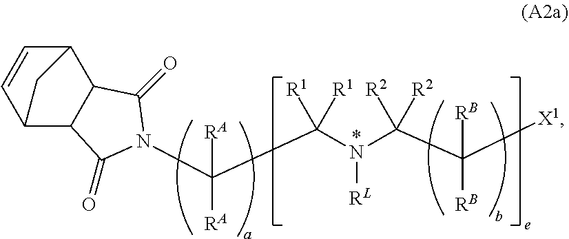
C12C3C=CC(C1C(=O)N(C(C(N(C(C([X1])([RB])[RB])([R2])[R2])[RL])([R1])[R1])([RA])[RA])C2=O)C3
